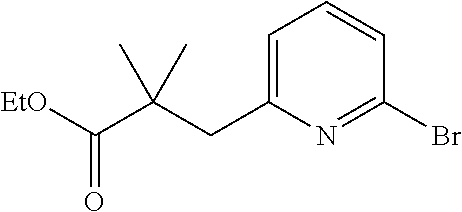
C1=C(CC(C([EtO])=O)(C)C)N=C(Br)C=C1
